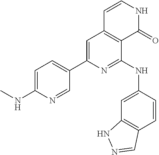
C1=C(NC)N=CC(C2=CC3=C(C(NC4=CC5=C(C=C4)C=NN5)=N2)C(=O)NC=C3)=C1
